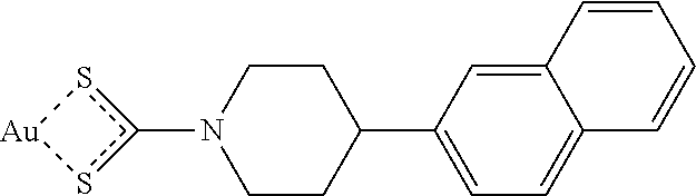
C1CC(C2=CC=C3C(=C2)C=CC=C3)CCN1c1s[Au]s1
